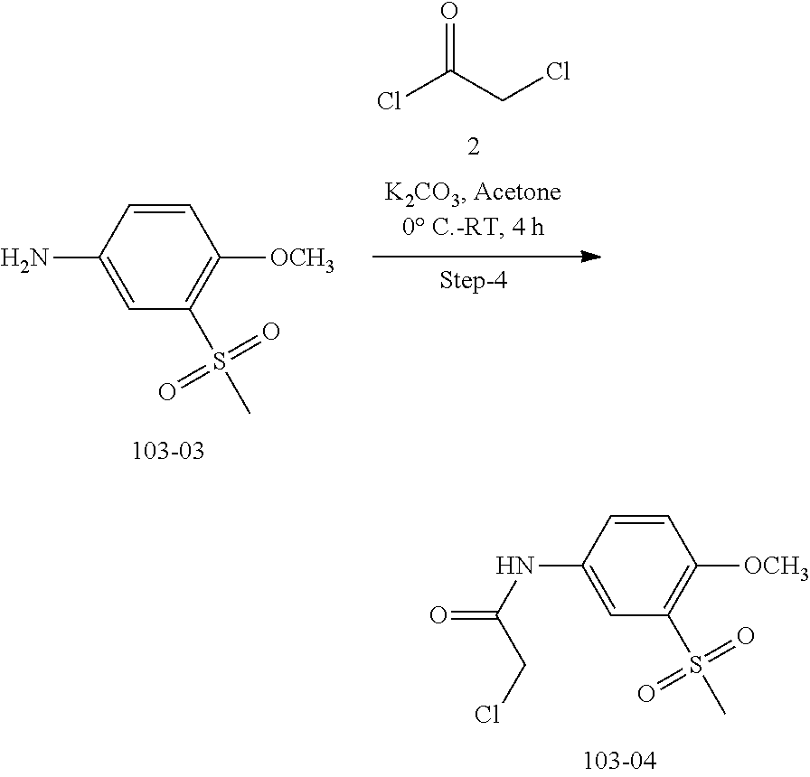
ClC(CCl)=O.C1=CC(N)=CC(S(C)(=O)=O)=C1[OCH3].C1=CC(NC(=O)CCl)=CC(S(C)(=O)=O)=C1[OCH3]
